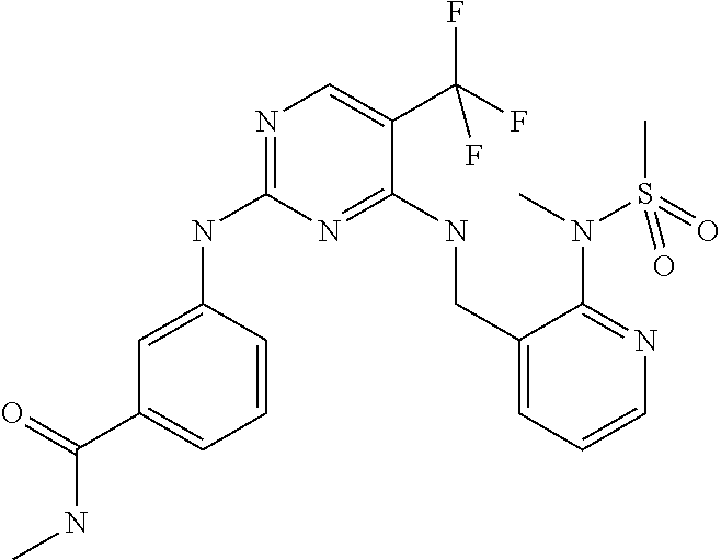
C1=CC(NC2=NC=C(C(F)(F)F)C(NCC3=CC=CN=C3N(S(C)(=O)=O)C)=N2)=CC(C(=O)NC)=C1
